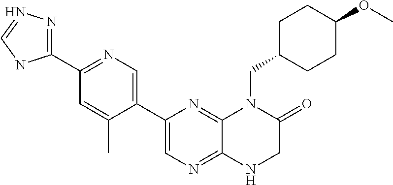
C1(C2=NC=C(C3=CN=C4C(=N3)N(CC3CCC(OC)CC3)C(=O)CN4)C(C)=C2)=NN=CN1
